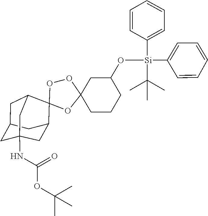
CC(OC(NC12CC3CC(C4(OC5(CCCC(O[Si](C6=CC=CC=C6)(C6=CC=CC=C6)C(C)(C)C)C5)OO4)C(C1)C3)C2)=O)(C)C
